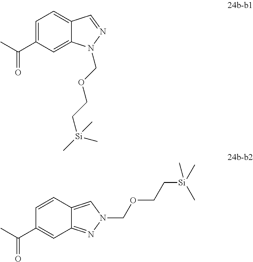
C1=C(C(C)=O)C=C2C(=C1)C=NN2COCC[Si](C)(C)C.C1=CC2=CN(COCC[Si](C)(C)C)N=C2C=C1C(C)=O
